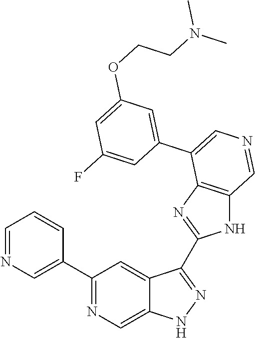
C1(C2=CN=CC=C2)=NC=C2C(=C1)C(C1=NC3=C(N1)C=NC=C3C1=CC(OCCN(C)C)=CC(F)=C1)=NN2
